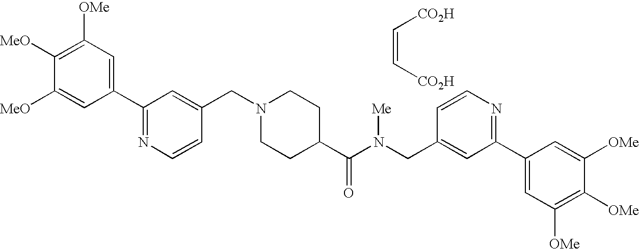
C1(C2=NC=CC(CN3CCC(C(N(CC4=CC(C5=CC([OMe])=C([OMe])C([OMe])=C5)=NC=C4)[Me])=O)CC3)=C2)=CC([OMe])=C([MeO])C([MeO])=C1.C(=C[CO2H])[CO2H]
